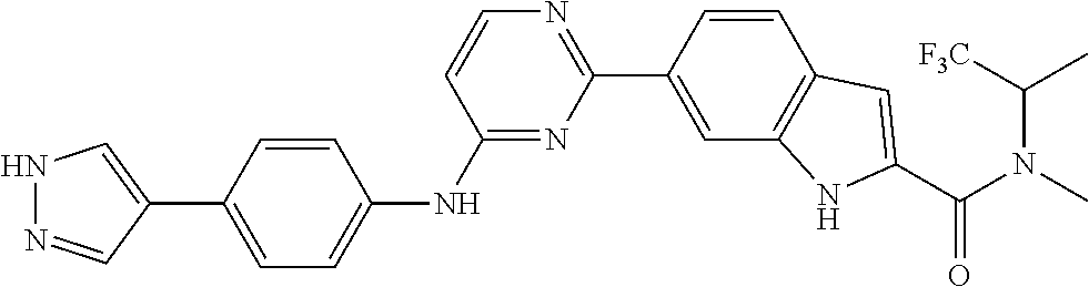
N1N=CC(C2=CC=C(NC3=NC(C4=CC5=C(C=C4)C=C(C(N(C([F3C])C)C)=O)N5)=NC=C3)C=C2)=C1
